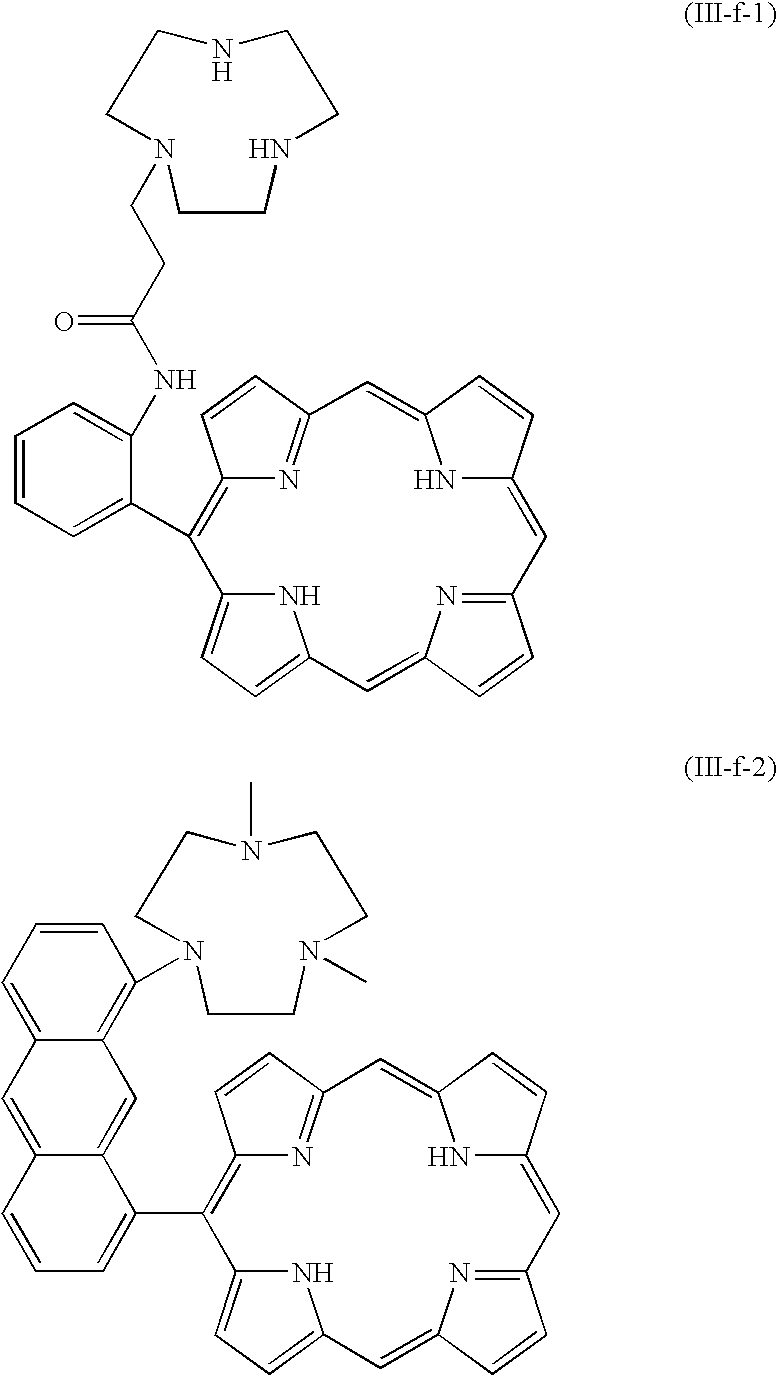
C1CNCCNCCN1CCC(=O)NC1=CC=CC=C1C1=C2N=C(C=C2)C=C2NC(=CC3=NC(=CC4=CC=C1N4)C=C3)C=C2.C1CN(C)CCN(C)CCN1C1=C2C(=CC=C1)C=C1C(=C2)C(C2=C3N=C(C=C3)C=C3NC(=CC4=NC(=CC5=CC=C2N5)C=C4)C=C3)=CC=C1
